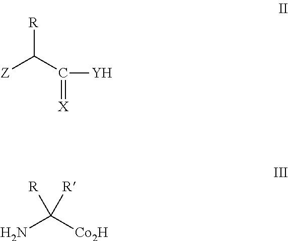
[R]C(C([Y])=[X])[Z].NC([Co2H])([R])[R]
